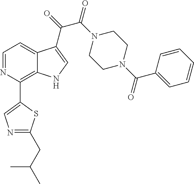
C1(C2=C3C(=CC=N2)C(C(=O)C(N2CCN(C(C4=CC=CC=C4)=O)CC2)=O)=CN3)=CN=C(CC(C)C)S1
